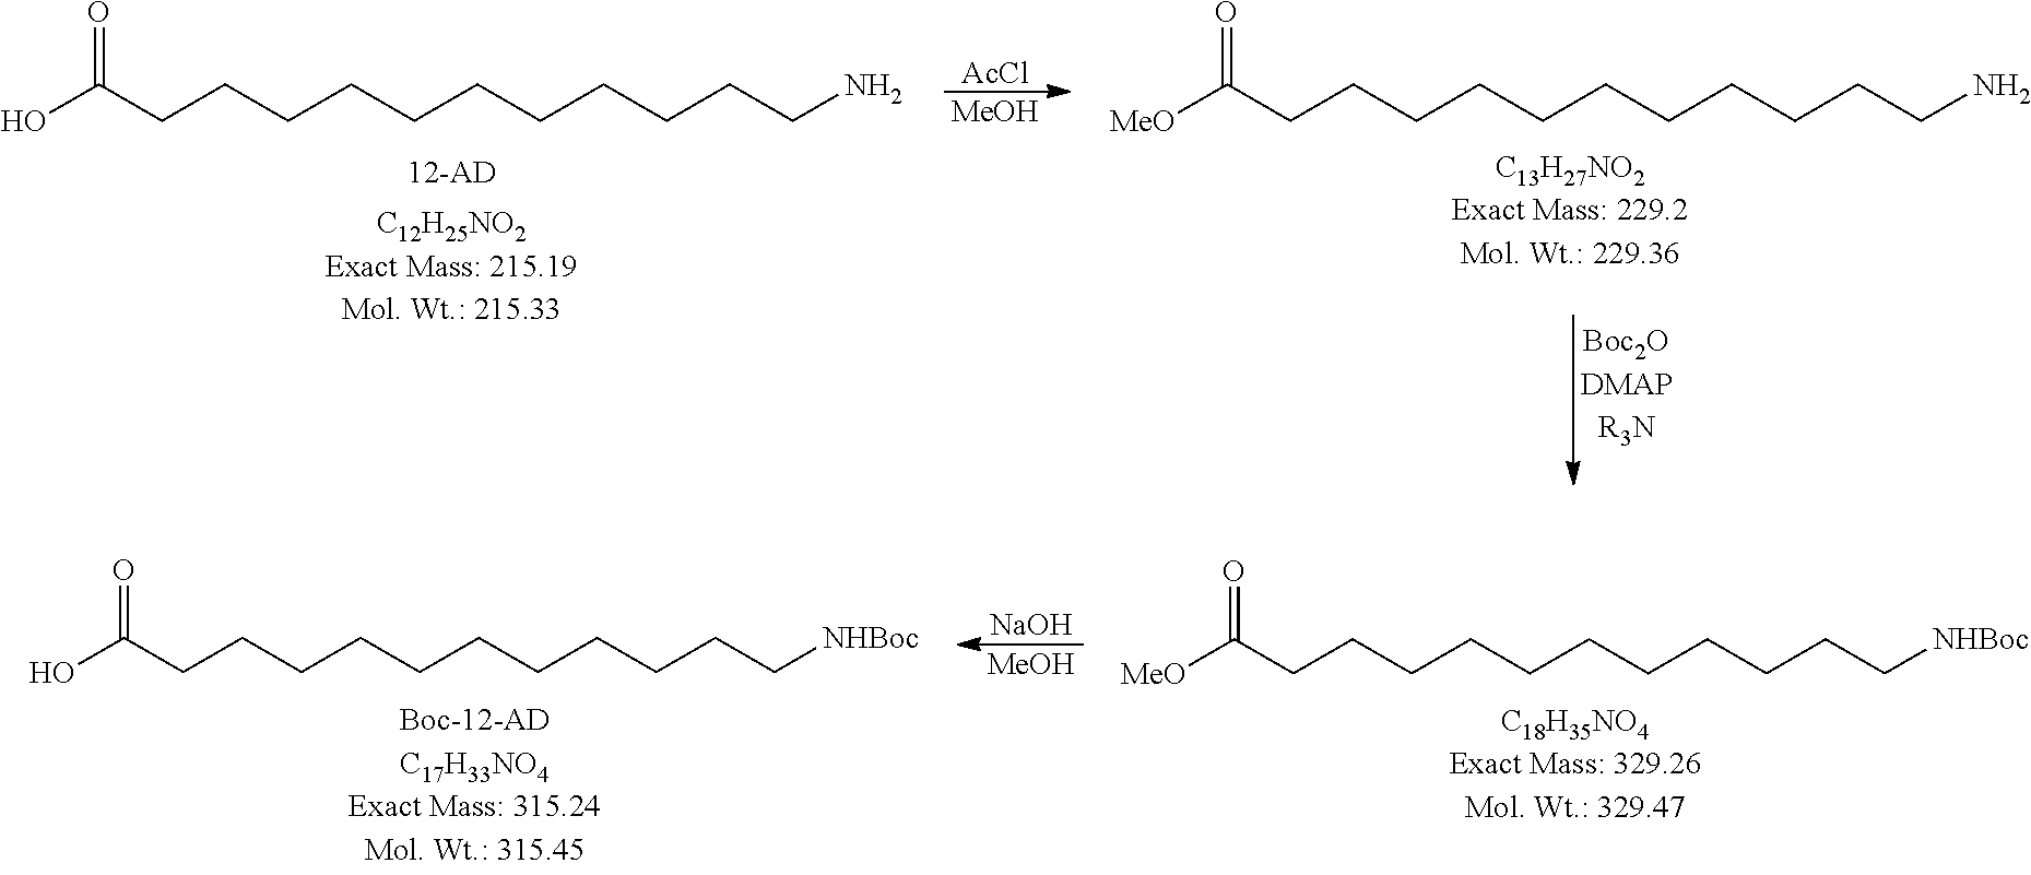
OC(CCCCCCCCCCCN)=O.[AcCl].[MeOH].[MeO]C(CCCCCCCCCCCN)=O.[NaOH].[MeOH].OC(CCCCCCCCCCC[NHBoc])=O.[MeO]C(CCCCCCCCCCC[NHBoc])=O
